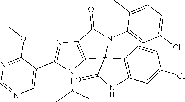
C12=C(C(=O)N(C3=CC(Cl)=CC=C3C)C13C(=O)NC1=C3C=CC(Cl)=C1)N=C(C1=CN=CN=C1OC)N2C(C)C
